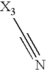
[X3]C#N
